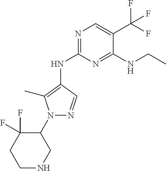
N1=C(NC2=C(C)N(C3CNCCC3(F)F)N=C2)N=C(NCC)C(C(F)(F)F)=C1
